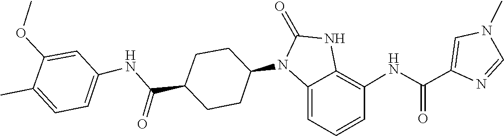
C1(=O)NC2=C(NC(C3=CN(C)C=N3)=O)C=CC=C2N1C1CCC(C(NC2=CC=C(C)C(OC)=C2)=O)CC1
